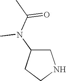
C1C(N(C(C)=O)C)CCN1
